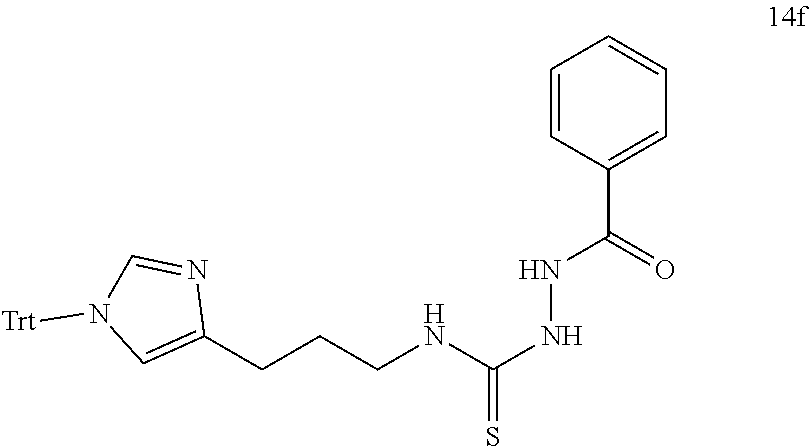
C1(CCCNC(NNC(=O)C2=CC=CC=C2)=S)=CN([Trt])C=N1
